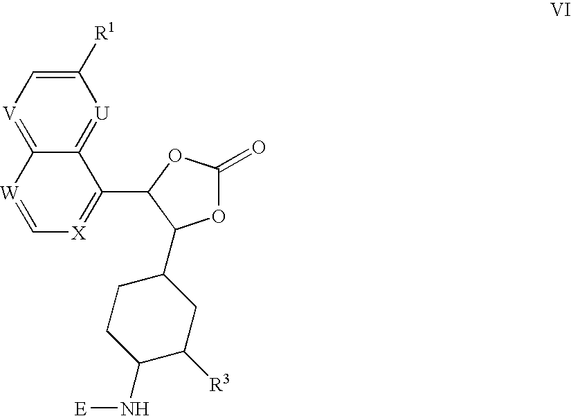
C12=[U]C([R1])=C[V]=C1[W]=C[X]=C2C1C(C2CCC(N[E])C([R3])C2)OC(=O)O1
